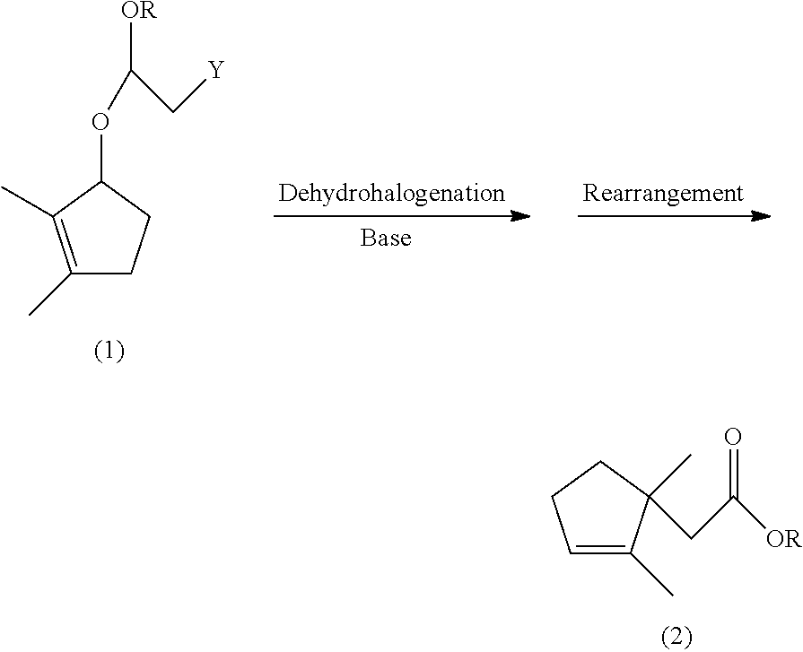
C1(C)=C(C)C(OC(C[Y])[OR])CC1.C1=C(C)C(CC([OR])=O)(C)CC1
